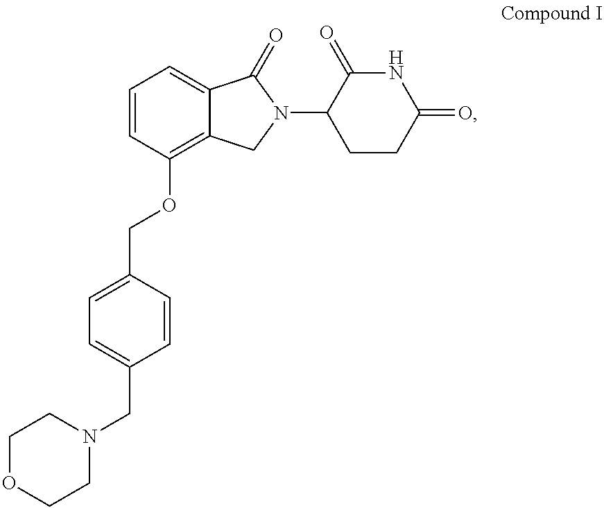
C1=CC(OCC2=CC=C(CN3CCOCC3)C=C2)=C2C(=C1)C(=O)N(C1CCC(=O)NC1=O)C2
